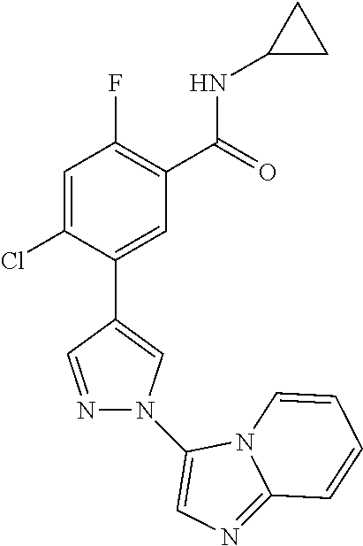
C1=C(Cl)C(C2=CN(C3=CN=C4N3C=CC=C4)N=C2)=CC(C(=O)NC2CC2)=C1F
